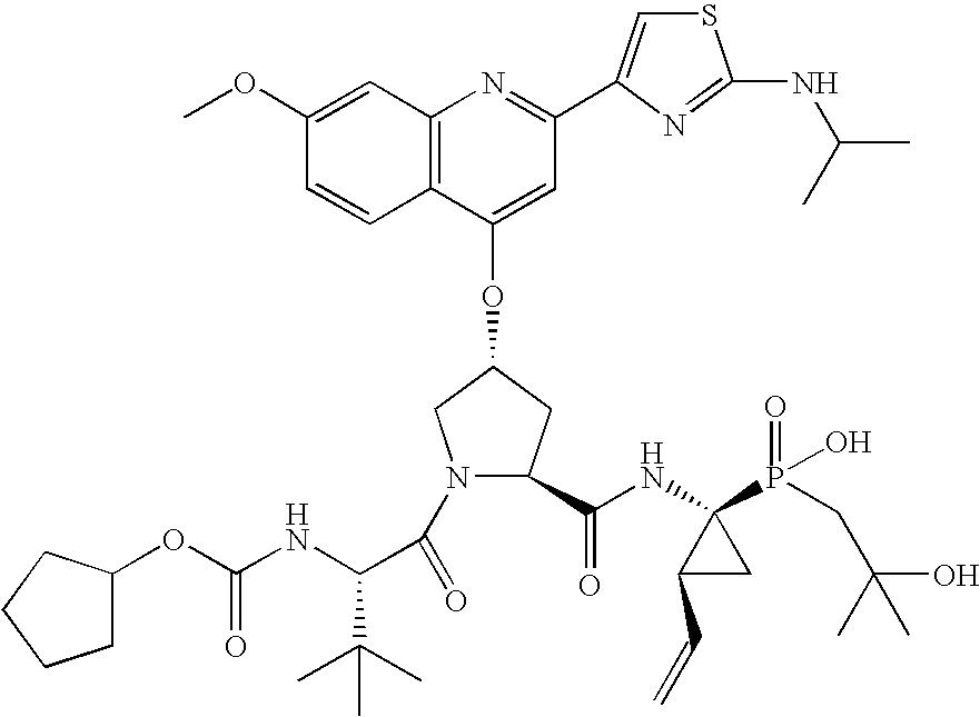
COC1=CC2=C(C=C1)C(OC1CC(C(NC3(P(=O)(O)CC(O)(C)C)C(C=C)C3)=O)N(C(=O)C(NC(OC3CCCC3)=O)C(C)(C)C)C1)=CC(C1=CSC(NC(C)C)=N1)=N2
